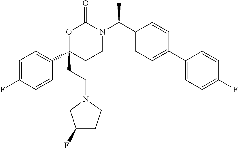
C1=C(F)C=CC(C2(CCN3CC(F)CC3)CCN(C(C3=CC=C(C4=CC=C(F)C=C4)C=C3)C)C(=O)O2)=C1
